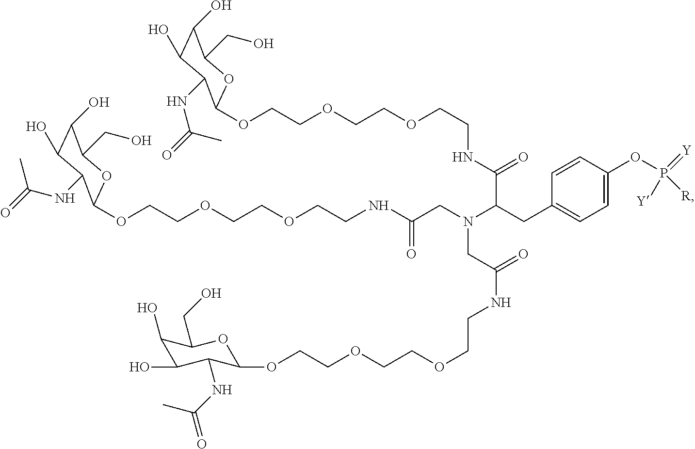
C1(O)C(O)C(NC(=O)C)C(OCCOCCOCCNC(C(CC2=CC=C(OP([R])(=[Y])[Y])C=C2)N(CC(NCCOCCOCCOC2C(NC(=O)C)C(O)C(O)C(CO)O2)=O)CC(NCCOCCOCCOC2C(NC(C)=O)C(O)C(O)C(CO)O2)=O)=O)OC1CO
